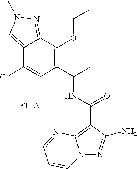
C12=CN(C)N=C1C(OCC)=C(C(C)NC(=O)C1=C3N(N=C1N)C=CC=N3)C=C2Cl
